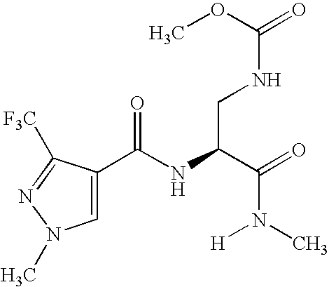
C1=C(C(NC(C(=O)N(C)[H])CNC(=O)OC)=O)C([F3C])=NN1C
